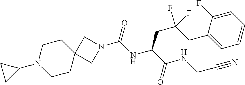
C12(CCN(C3CC3)CC1)CN(C(NC(C(=O)NCC#N)CC(CC1=CC=CC=C1F)(F)F)=O)C2
